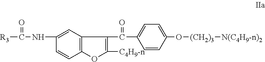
C12=C(C=C(NC([R3])=O)C=C1)C(C(C1=CC=C(O[(CH2)3][N(C4H9-n)2])C=C1)=O)=C([C4H9-n])O2
